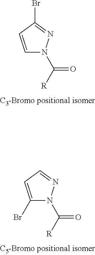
C1=CC(Br)=NN1C([R])=O.C1(Br)=CC=NN1C([R])=O
